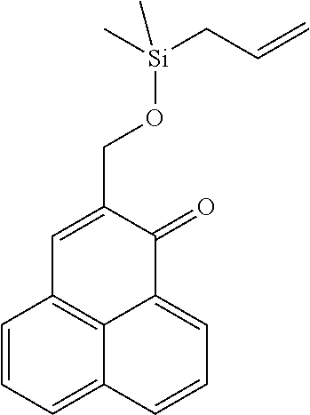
C1=CC=C2C3=C1C=C(CO[Si](CC=C)(C)C)C(=O)C3=CC=C2
